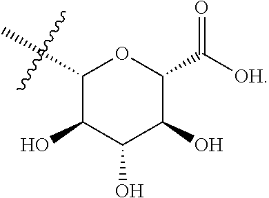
C1(O)C(O)C(O)C(C([OH])=O)OC1C
